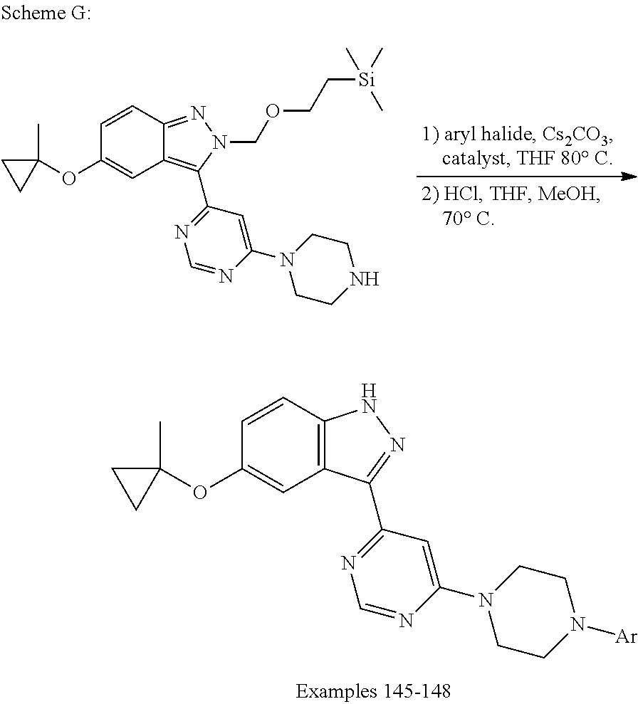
C12=C(C3=NC=NC(N4CCNCC4)=C3)N(COCC[Si](C)(C)C)N=C1C=CC(OC1(C)CC1)=C2.C12=C(C=CC(OC3(C)CC3)=C1)NN=C2C1=NC=NC(N2CCN([Ar])CC2)=C1
